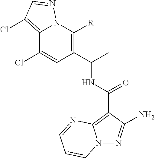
C12=C(Cl)C=NN1C([R])=C(C(C)NC(C1=C3N(N=C1N)C=CC=N3)=O)C=C2Cl
